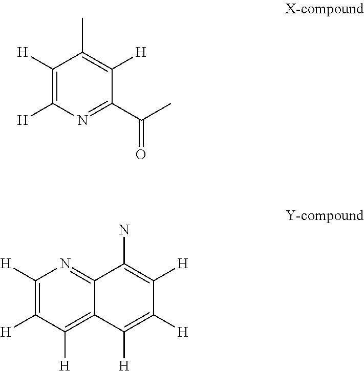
C1([H])=C([H])N=C(C(C)=O)C([H])=C1C.C1([H])=C([H])C([H])=C2C(=N1)C(N)=C([H])C([H])=C2[H]
